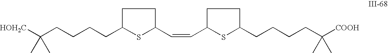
C(CCCCC1CCC(C=CC2CCC(CCCCC([COOH])(C)C)S2)S1)([HOH2C])(C)C
